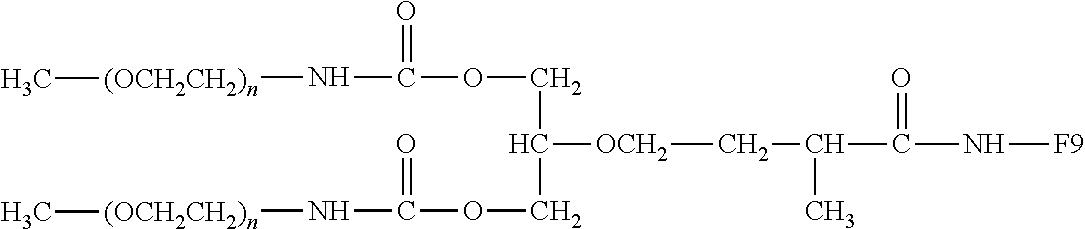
N(C(=O)C(C[OCH2]C(COC(N[(OCH2CH2)n]C)=O)COC(N[(OCH2CH2)n]C)=O)C)[F9]
